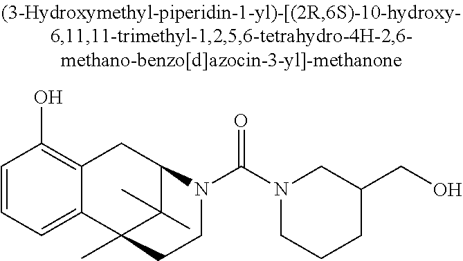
C1=CC=C2C(=C1O)CC1C(C)(C)C2(C)CCN1C(N1CCCC(CO)C1)=O
